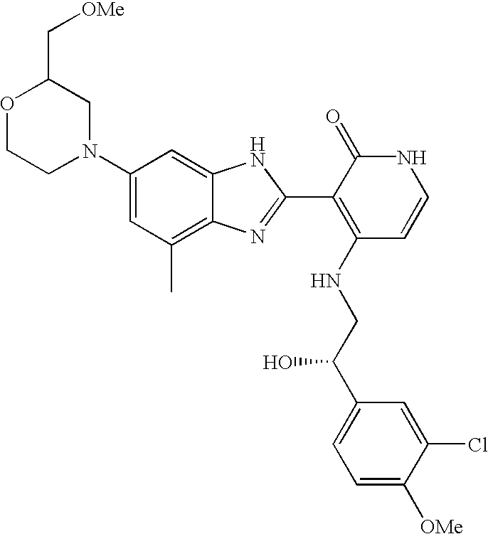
C1(N2CC(C[OMe])OCC2)=CC(C)=C2C(=C1)NC(C1=C(NCC(C3=CC=C([OMe])C(Cl)=C3)O)C=CNC1=O)=N2
